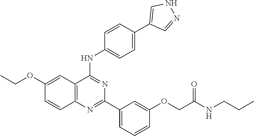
C12=C(N=C(C3=CC=CC(OCC(NCCC)=O)=C3)N=C1NC1=CC=C(C3=CNN=C3)C=C1)C=CC(OCC)=C2
